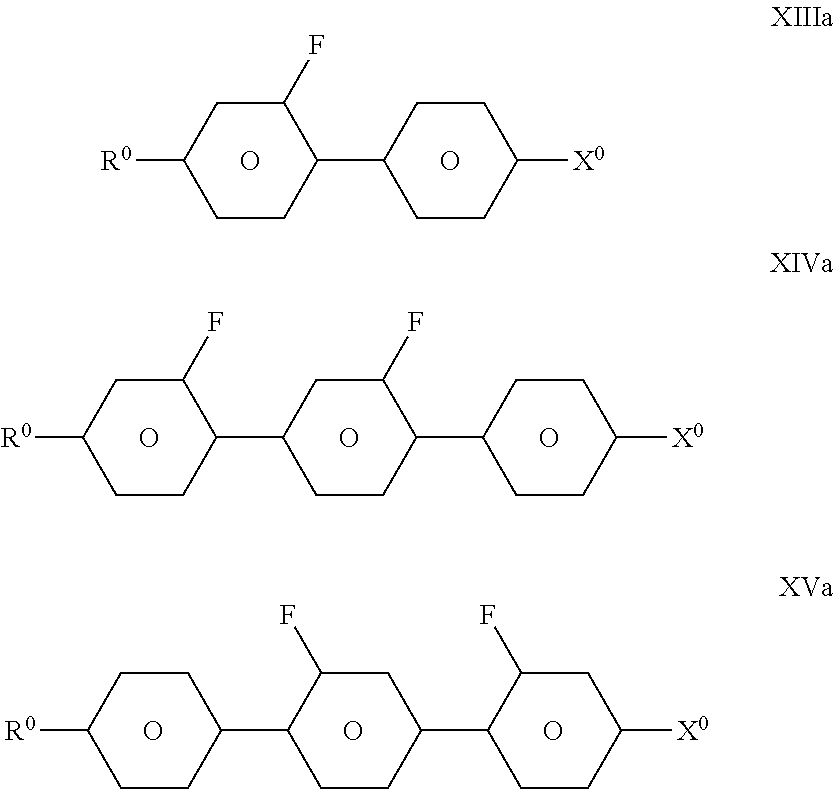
[R0]C1CCC(C2CCC(C3CCC([X0])CC3)C(F)C2)C(F)C1.O.O.O.[R0]C1CCC(C2CCC(C3CCC([X0])CC3F)CC2F)CC1.O.O.O.[R0]C1CCC(C2CCC([X0])CC2)C(F)C1.O.O
